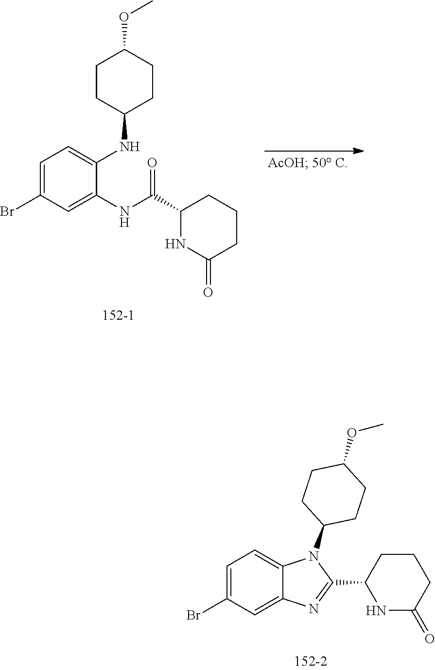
C1=C(Br)C=C2C(=C1)N(C1CCC(OC)CC1)C(C1NC(=O)CCC1)=N2.C1=C(Br)C=C(NC(=O)C2NC(=O)CCC2)C(NC2CCC(OC)CC2)=C1
